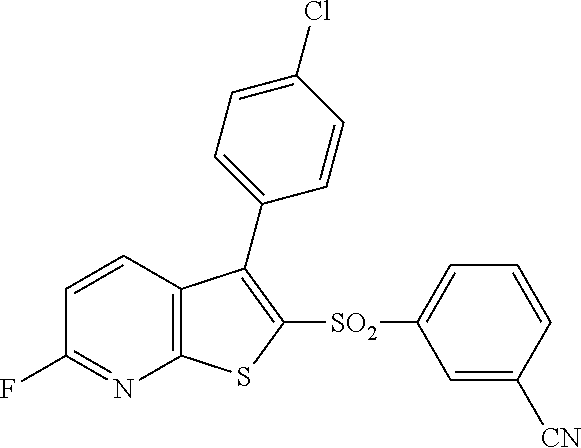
C1=CC2=C(N=C1F)SC([SO2]C1=CC=CC([CN])=C1)=C2C1=CC=C(Cl)C=C1
